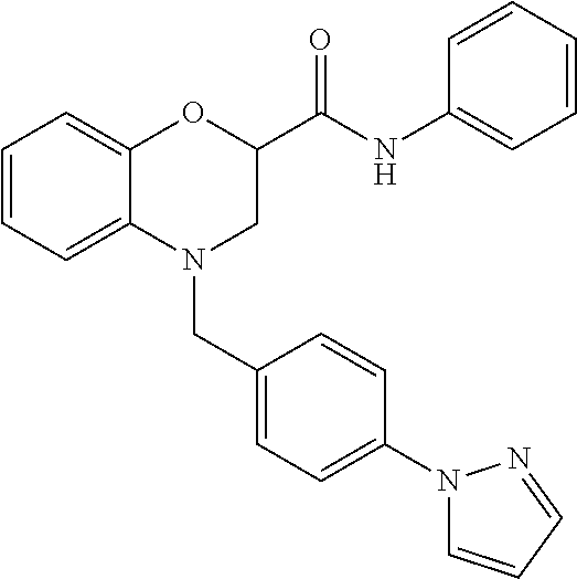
C1=CC=C2C(=C1)OC(C(NC1=CC=CC=C1)=O)CN2CC1=CC=C(N2C=CC=N2)C=C1
